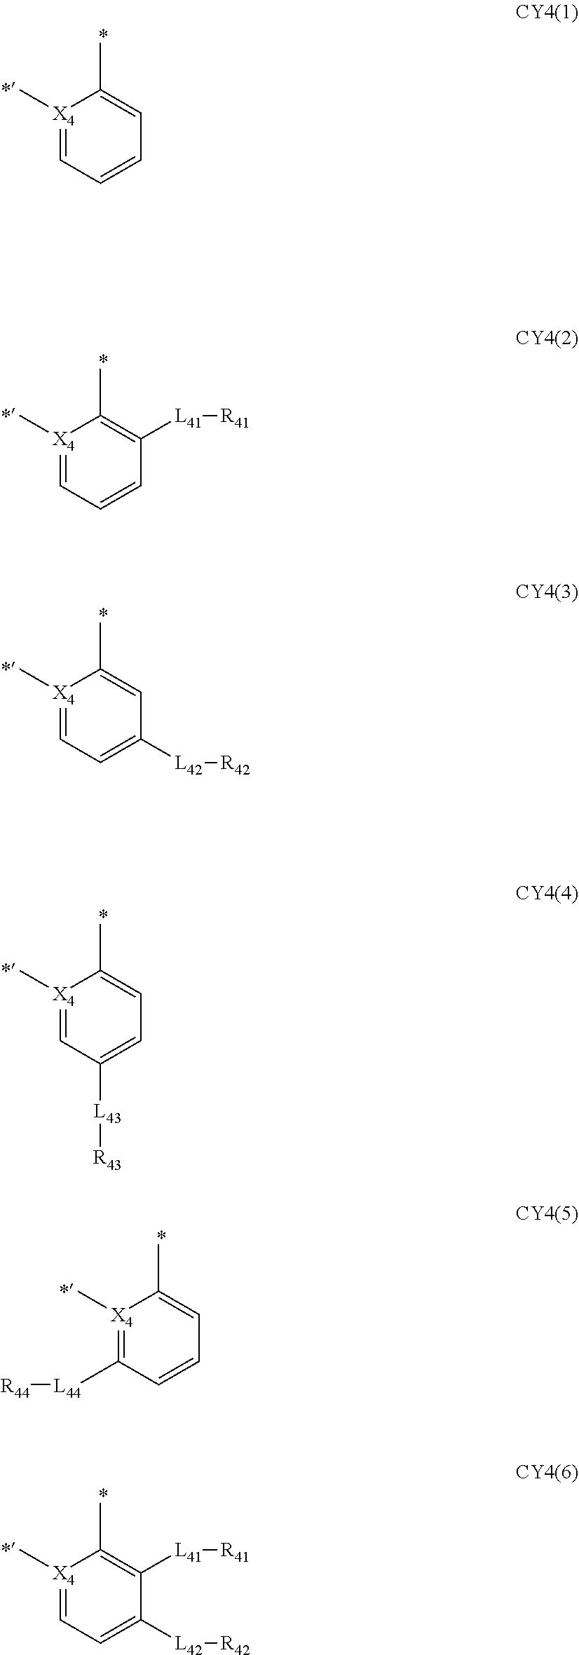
[X4]1(C)=CC=CC=C1C.[X4]1(C)=CC=CC([L41][R41])=C1C.[X4]1(C)=CC=C([L42][R42])C=C1C.[X4]1(C)=CC([L43][R43])=CC=C1C.[X4]1(C)=C([L44][R44])C=CC=C1C.[X4]1(C)=CC=C([L42][R42])C([L41][R41])=C1C
